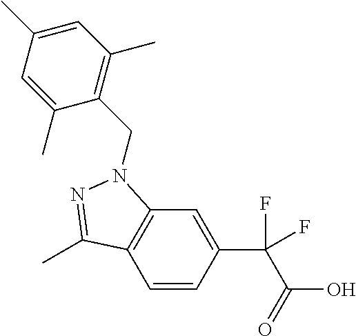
C1=CC(C(F)(C(=O)O)F)=CC2=C1C(C)=NN2CC1=C(C)C=C(C)C=C1C
